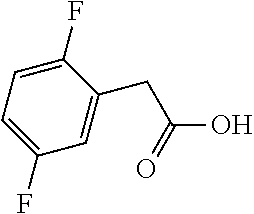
C1(F)=CC=C(F)C=C1CC(O)=O
